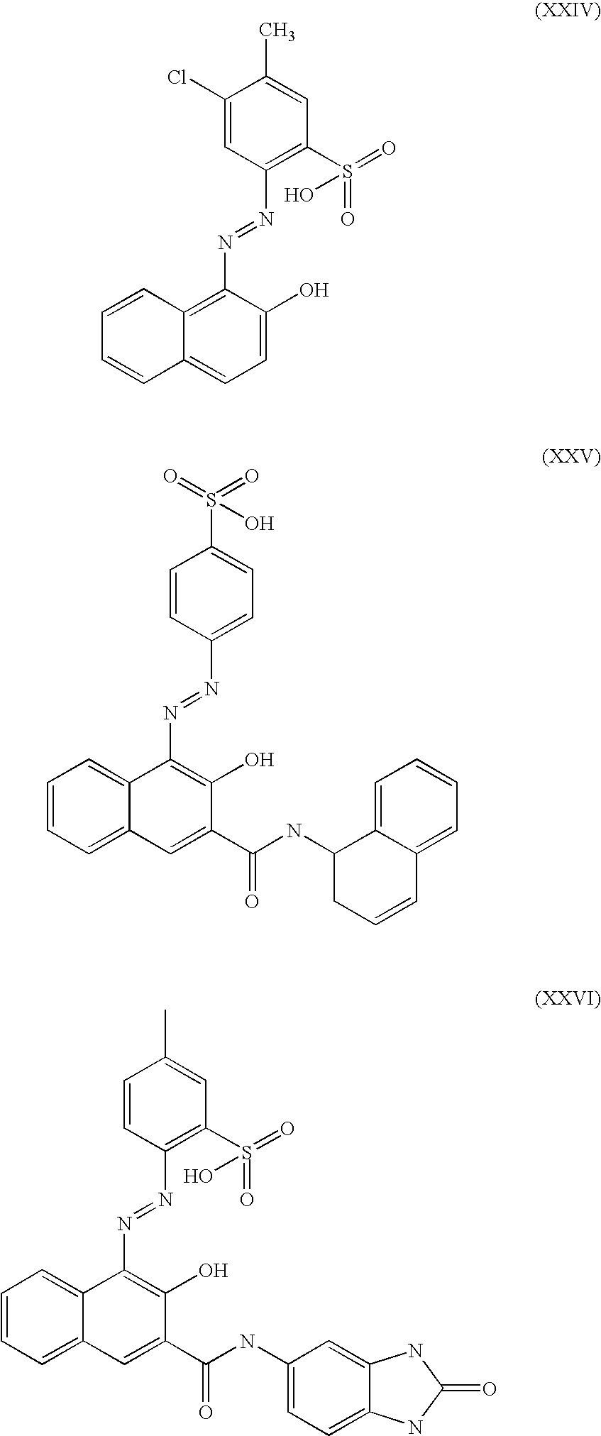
N(=NC1=C(S(=O)(=O)O)C=C(C)C(Cl)=C1)C1=C2C(=CC=C1O)C=CC=C2.N(=NC1=CC=C(S(=O)(=O)O)C=C1)C1=C(O)C(C(NC2CC=CC3=CC=CC=C23)=O)=CC2=CC=CC=C12.N(=NC1=C(S(=O)(=O)O)C=C(C)C=C1)C1=C(O)C(C(NC2=CC=C3C(=C2)NC(=O)N3)=O)=CC2=CC=CC=C12
